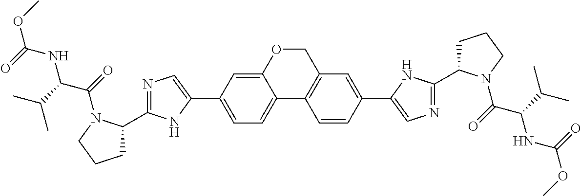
C12=C(C=C(C3=CN=C(C4CCCN4C(C(NC(OC)=O)C(C)C)=O)N3)C=C1)COC1=CC(C3=CN=C(C4CCCN4C(C(NC(OC)=O)C(C)C)=O)N3)=CC=C21
